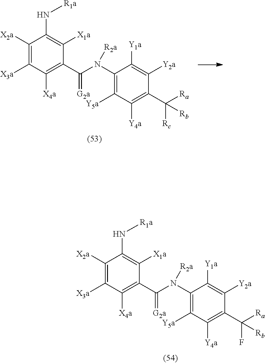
C1([X2a])=C([X3a])C([X4a])=C(C(N(C2=C([Y5a])C([Y4a])=C(C([Ra])([Rc])[Rb])C([Y2a])=C2[Y1a])[R2a])=[G2a])C([X1a])=C1N[R1a].C1([X2a])=C([X3a])C([X4a])=C(C(N(C2=C([Y5a])C([Y4a])=C(C([Ra])(F)[Rb])C([Y2a])=C2[Y1a])[R2a])=[G2a])C([X1a])=C1N[R1a]
